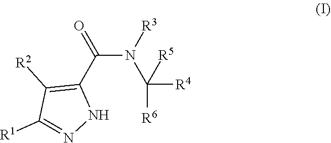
C(N([R3])C([R4])([R6])[R5])(C1=C([R2])C([R1])=NN1)=O
